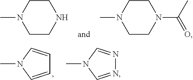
N1CCN(C)CC1.N1(C(C)=O)CCN(C)CC1.N1=CN(C)C=N1.C1=CN(C)C=C1
